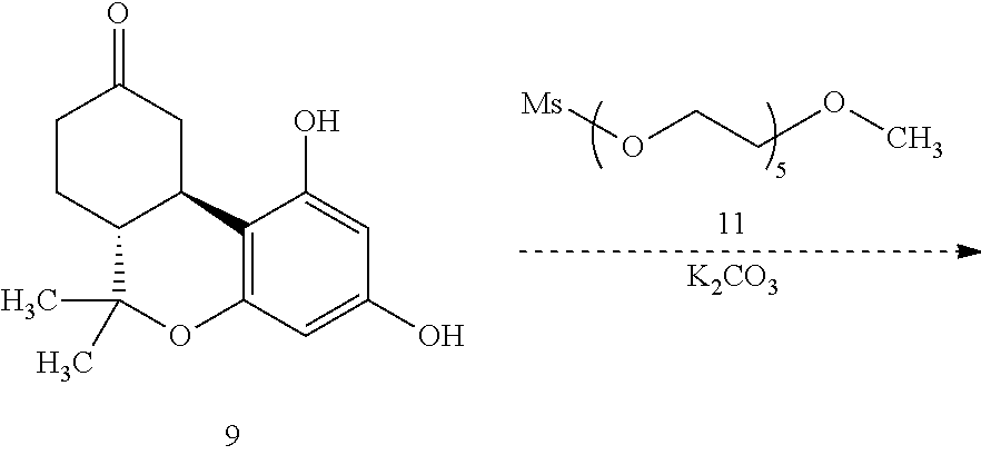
C1CC2C(CC1=O)C1=C(C=C(O)C=C1O)OC2(C)C.O(CCCOC)[Ms].[K2CO3]
